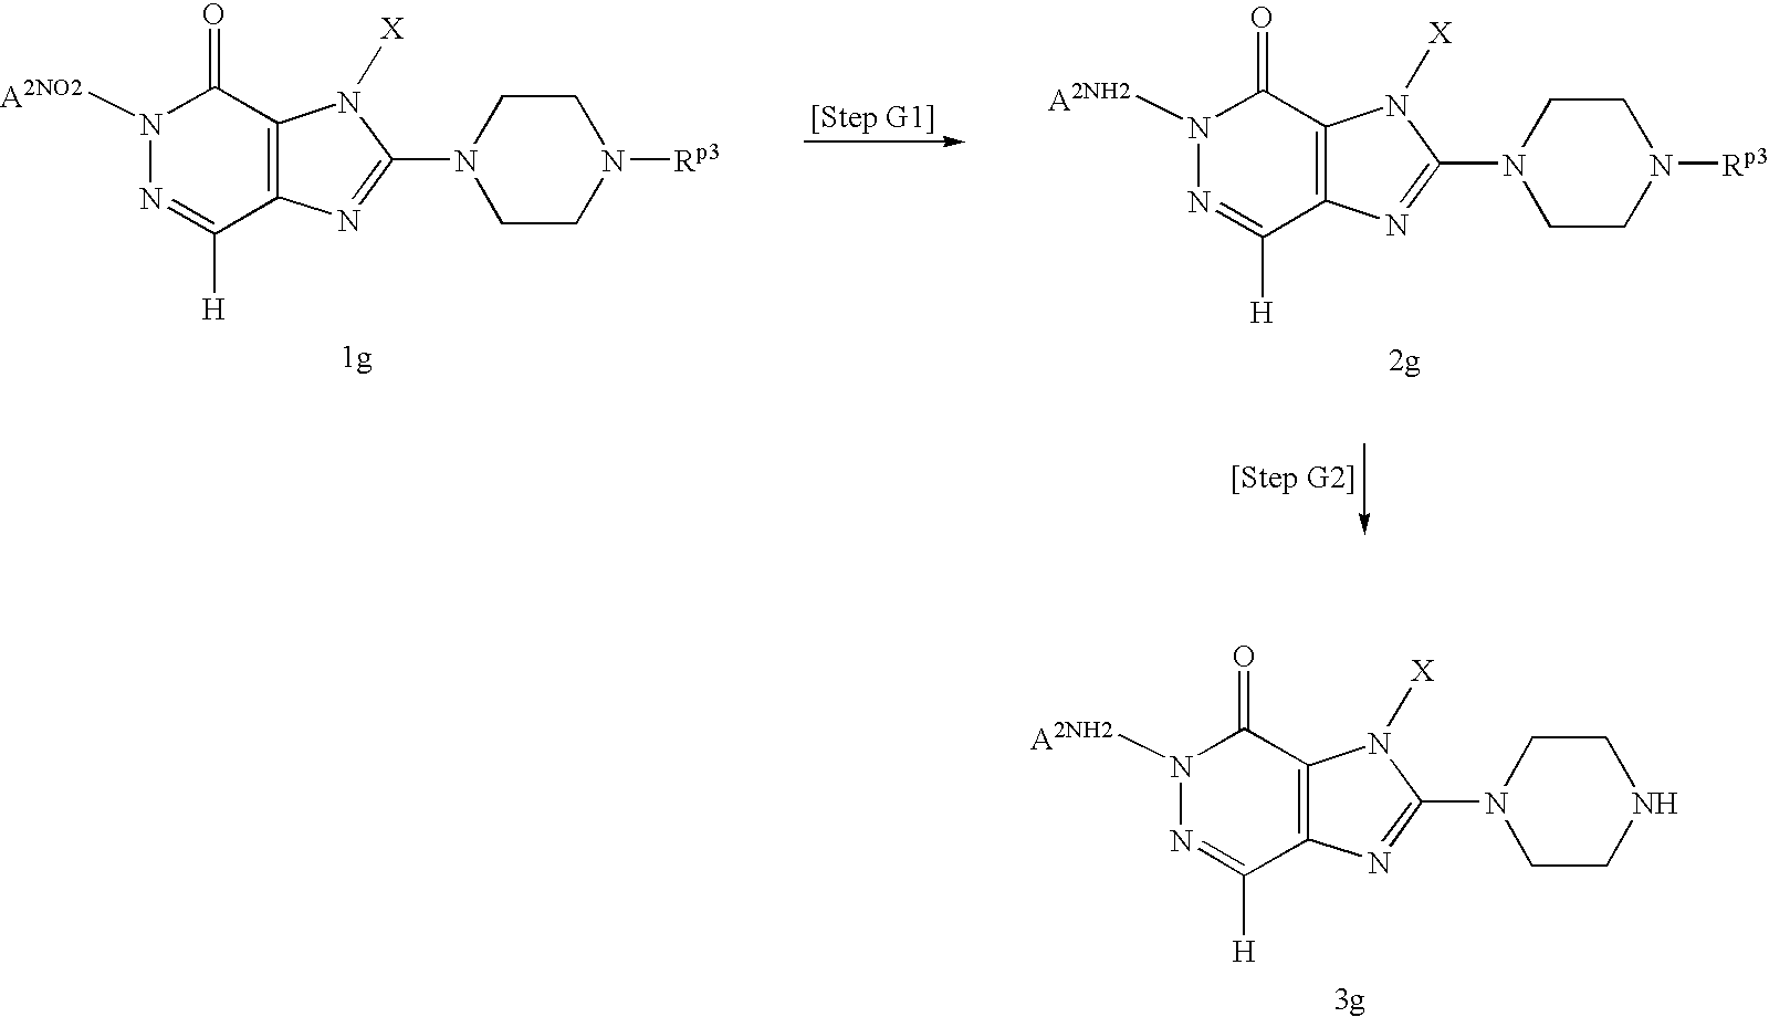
N1([A2NH2])N=C([H])C2=C(C1=O)N([X])C(N1CCNCC1)=N2.N1([A2NO2])N=C([H])C2=C(C1=O)N([X])C(N1CCN([Rp3])CC1)=N2.N1([A2NH2])N=C([H])C2=C(C1=O)N([X])C(N1CCN([Rp3])CC1)=N2
